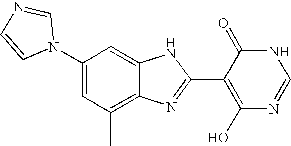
C1(C)=C2C(=CC(N3C=NC=C3)=C1)NC(C1=C(O)N=CNC1=O)=N2
